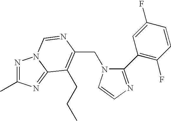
C(N1C(C2=C(F)C=CC(F)=C2)=NC=C1)C1=C(CCC)C2=NC(C)=NN2C=N1
